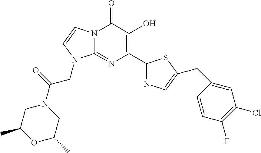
N12C(=NC(C3=NC=C(CC4=CC(Cl)=C(F)C=C4)S3)=C(O)C1=O)N(CC(=O)N1CC(C)OC(C)C1)C=C2
